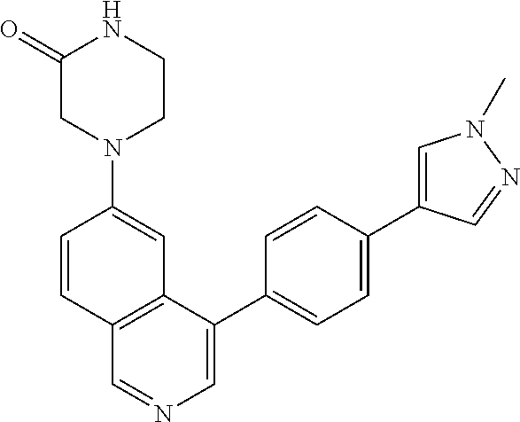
C1=CC(N2CCNC(=O)C2)=CC2=C1C=NC=C2C1=CC=C(C2=CN(C)N=C2)C=C1
